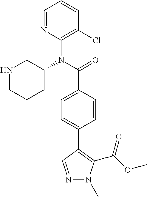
C1=NC(N(C(=O)C2=CC=C(C3=C(C(OC)=O)N(C)N=C3)C=C2)C2CNCCC2)=C(Cl)C=C1
